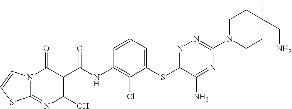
C12=NC(O)=C(C(NC3=C(Cl)C(SC4=NN=C(N5CCC(C)(CN)CC5)N=C4N)=CC=C3)=O)C(=O)N1C=CS2
